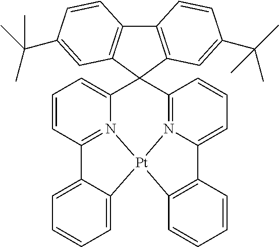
C1=C2C(=CC=C1)C1=N3C(=CC=C1)C1(C4=N5C(=CC=C4)C4=C(C=CC=C4)[Pt]235)C2=C(C3=C1C=C(C(C)(C)C)C=C3)C=CC(C(C)(C)C)=C2
